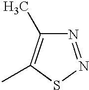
N1=NSC(C)=C1C
